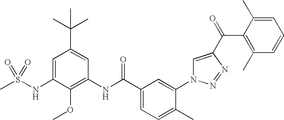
CS(NC1=CC(C(C)(C)C)=CC(NC(C2=CC=C(C)C(N3C=C(C(=O)C4=C(C)C=CC=C4C)N=N3)=C2)=O)=C1OC)(=O)=O
